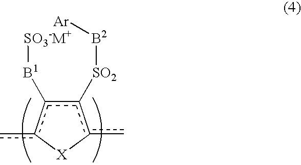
[B2]([SO2]c1c([B1][SO3-M+])c(c)[X]c1c)[Ar]
